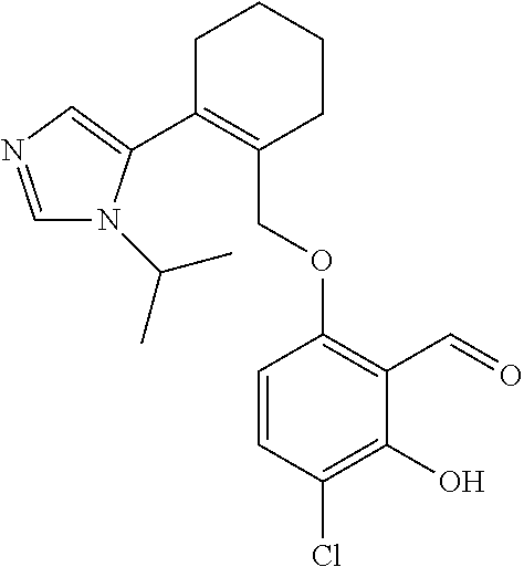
C1C(C2=CN=CN2C(C)C)=C(COC2=C(C=O)C(O)=C(Cl)C=C2)CCC1
